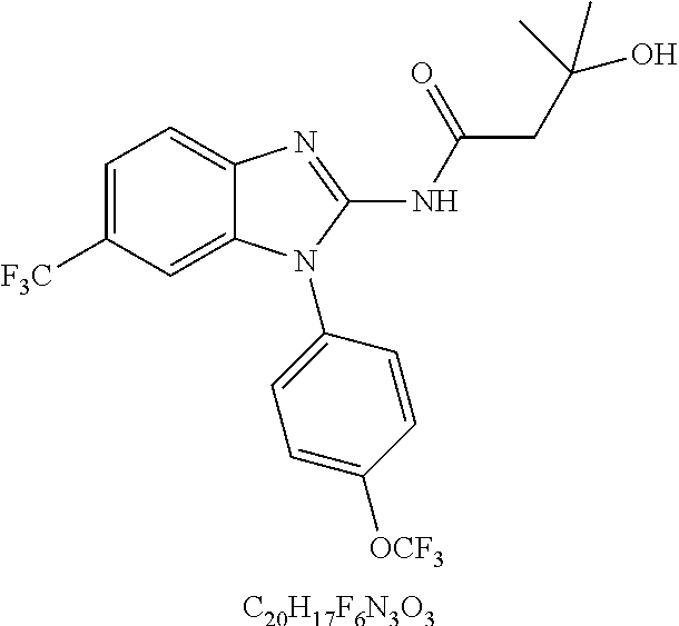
[C20H17F6N3O3].C1=C([F3C])C=C2C(=C1)N=C(NC(=O)CC(O)(C)C)N2C1=CC=C([OCF3])C=C1
